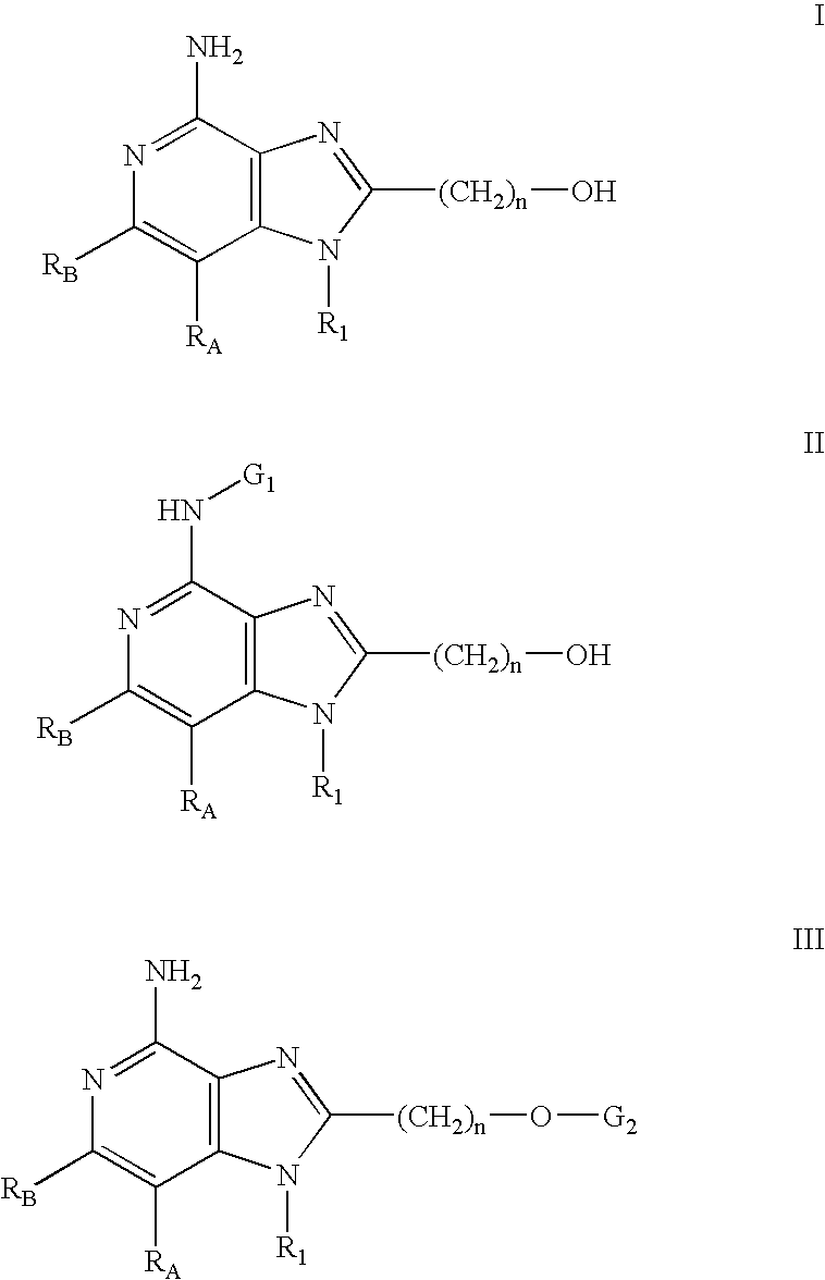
C12=C(C(N)=NC([RB])=C1[RA])N=C([(CH2)n]O)N2[R1].C12=C(C(N[G1])=NC([RB])=C1[RA])N=C([(CH2)n]O)N2[R1].C12=C(C(N)=NC([RB])=C1[RA])N=C([(CH2)n]O[G2])N2[R1]
